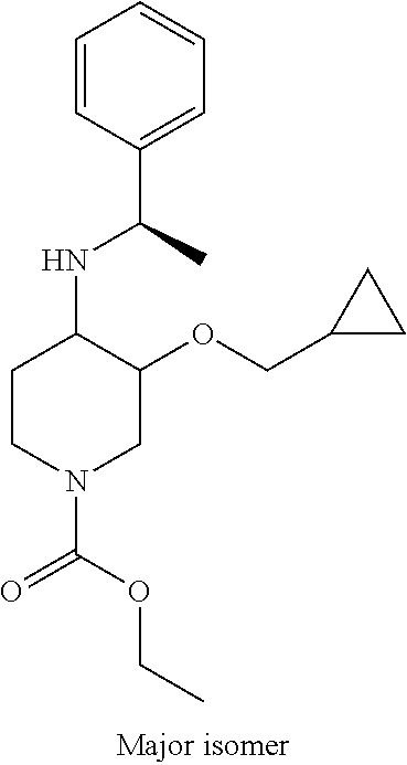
C1CN(C(OCC)=O)CC(OCC2CC2)C1NC(C1=CC=CC=C1)C
